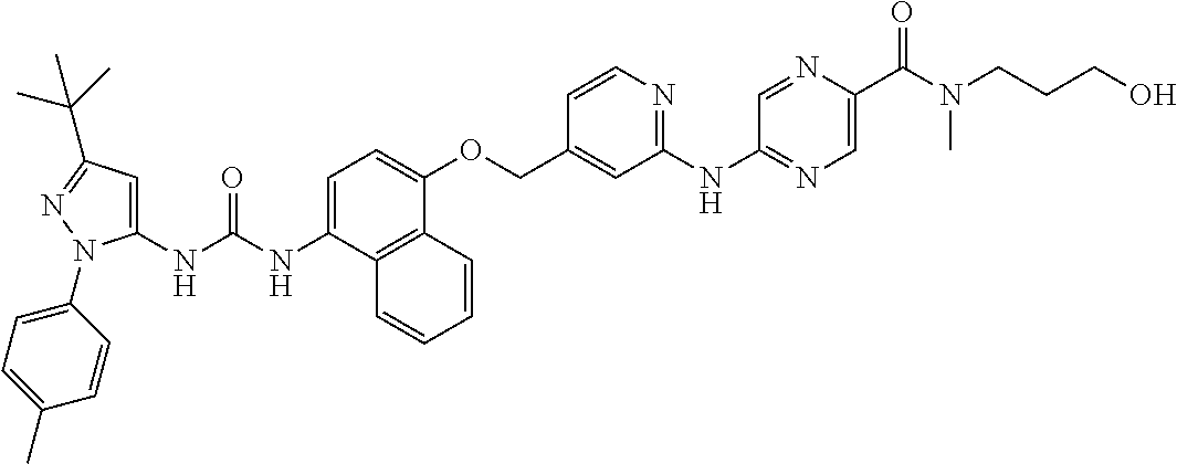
C1=C(NC(NC2=CC(C(C)(C)C)=NN2C2=CC=C(C)C=C2)=O)C2=C(C(OCC3=CC(NC4=NC=C(C(N(CCCO)C)=O)N=C4)=NC=C3)=C1)C=CC=C2
